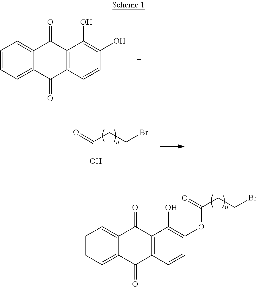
C1=CC=C2C(=C1)C(=O)C1=C(C2=O)C=CC(OC(=O)CCBr)=C1O.C1=CC=C2C(=C1)C(=O)C1=C(C2=O)C=CC(O)=C1O.O=C(CCBr)O
